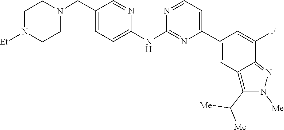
C1CN([Et])CCN1CC1=CC=C(NC2=NC(C3=CC4=C(C([Me])[Me])N([Me])N=C4C(F)=C3)=CC=N2)N=C1
